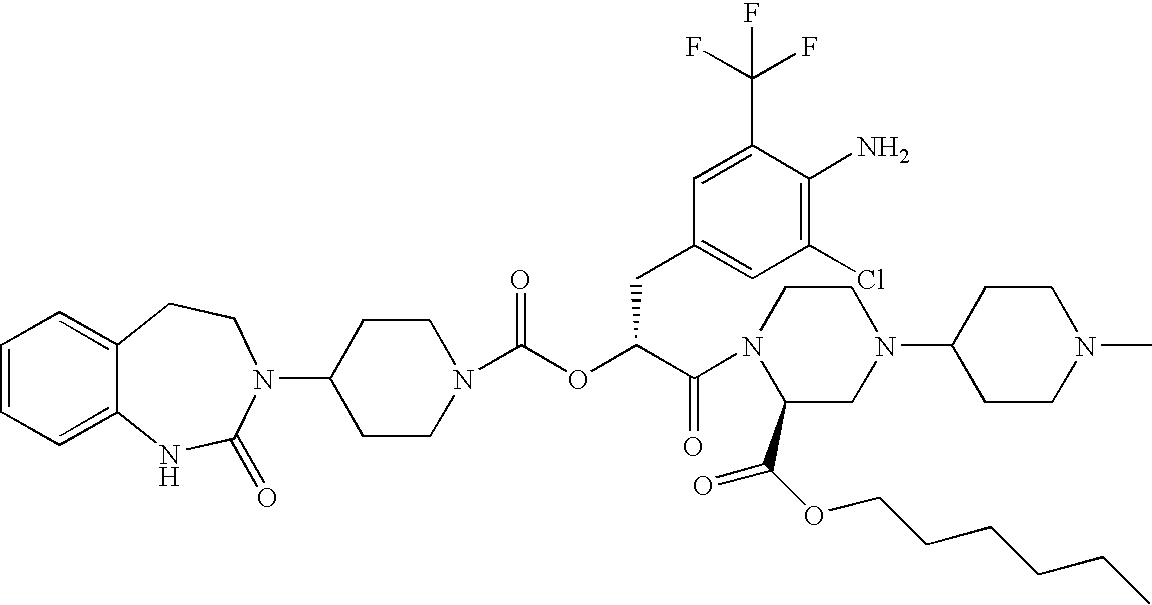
C1(N2C(=O)NC3=CC=CC=C3CC2)CCN(C(OC(C(N2C(C(OCCCCCC)=O)CN(C3CCN(C)CC3)CC2)=O)CC2=CC(Cl)=C(N)C(C(F)(F)F)=C2)=O)CC1
